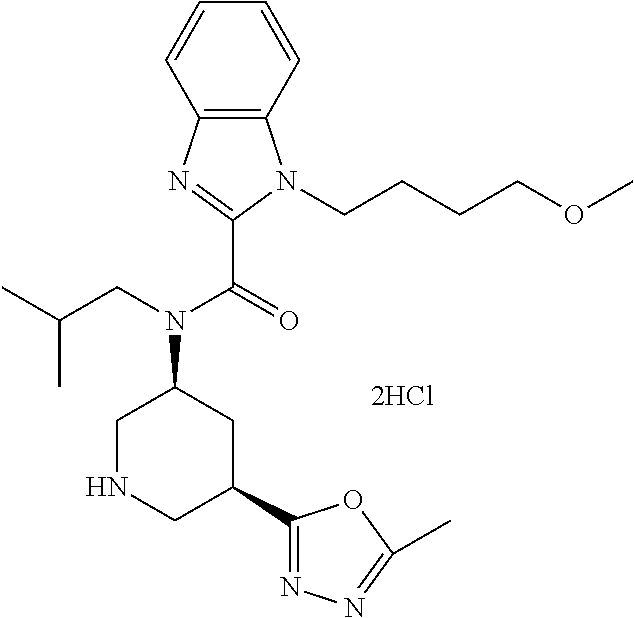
C1=CC2=C(C=C1)N(CCCCOC)C(C(=O)N(CC(C)C)C1CNCC(C3=NN=C(C)O3)C1)=N2
